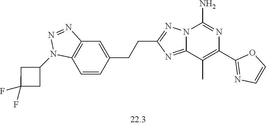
NC1=NC(C2=NC=CO2)=C(C)C2=NC(CCC3=CC4=C(C=C3)N(C3CC(F)(F)C3)N=N4)=NN12
